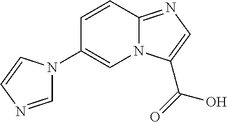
C1=CC2=NC=C(C(=O)O)N2C=C1N1C=NC=C1
